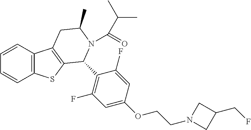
C1=CC2=C(C=C1)SC1=C2CC(C)N(C(=O)C(C)C)C1C1=C(F)C=C(OCCN2CC(CF)C2)C=C1F
